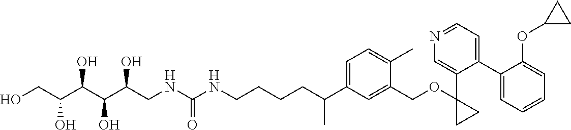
C1(C2=CC=NC=C2C2(OCC3=CC(C(CCCCNC(NCC(C(C(C(CO)O)O)O)O)=O)C)=CC=C3C)CC2)=CC=CC=C1OC1CC1
